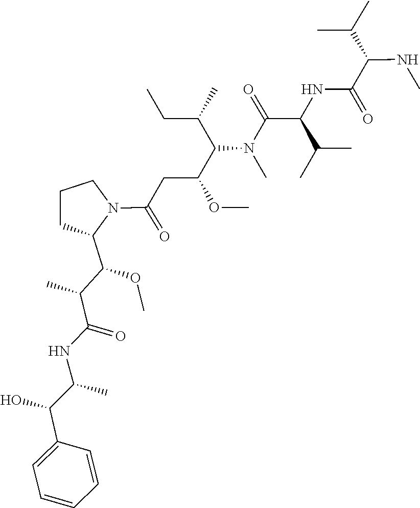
O(C)C(C1CCCN1C(CC(OC)C(N(C(C(NC(C(C(C)C)NC)=O)C(C)C)=O)C)C(CC)C)=O)C(C(NC(C(C1=CC=CC=C1)O)C)=O)C
